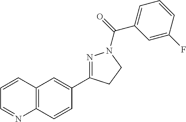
N1=C(C2=CC3=C(C=C2)N=CC=C3)CCN1C(=O)C1=CC=CC(F)=C1
